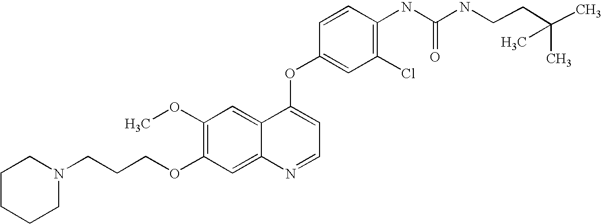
C1=CC(OC2=CC=NC3=CC(OCCCN4CCCCC4)=C(OC)C=C23)=CC(Cl)=C1NC(=O)NCCC(C)(C)C
